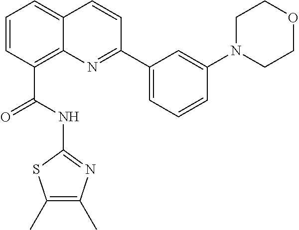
C1=CC(C(=O)NC2=NC(C)=C(C)S2)=C2C(=C1)C=CC(C1=CC=CC(N3CCOCC3)=C1)=N2
